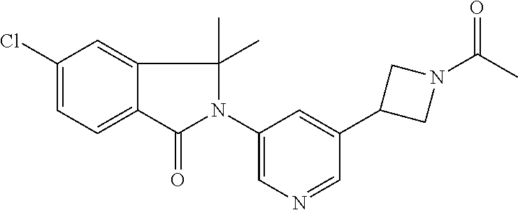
C1(Cl)=CC=C2C(=C1)C(C)(C)N(C1=CN=CC(C3CN(C(C)=O)C3)=C1)C2=O
